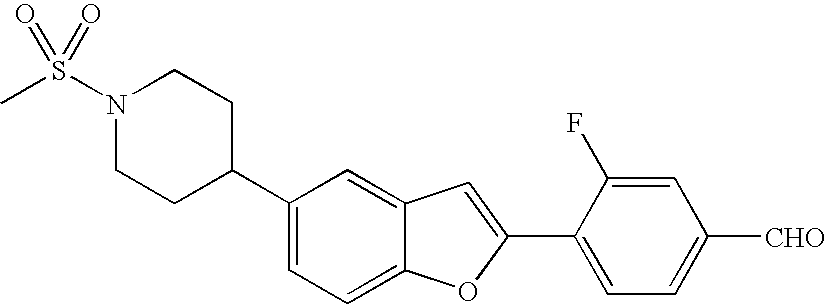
N1(S(C)(=O)=O)CCC(C2=CC=C3C(=C2)C=C(C2=CC=C([CHO])C=C2F)O3)CC1
